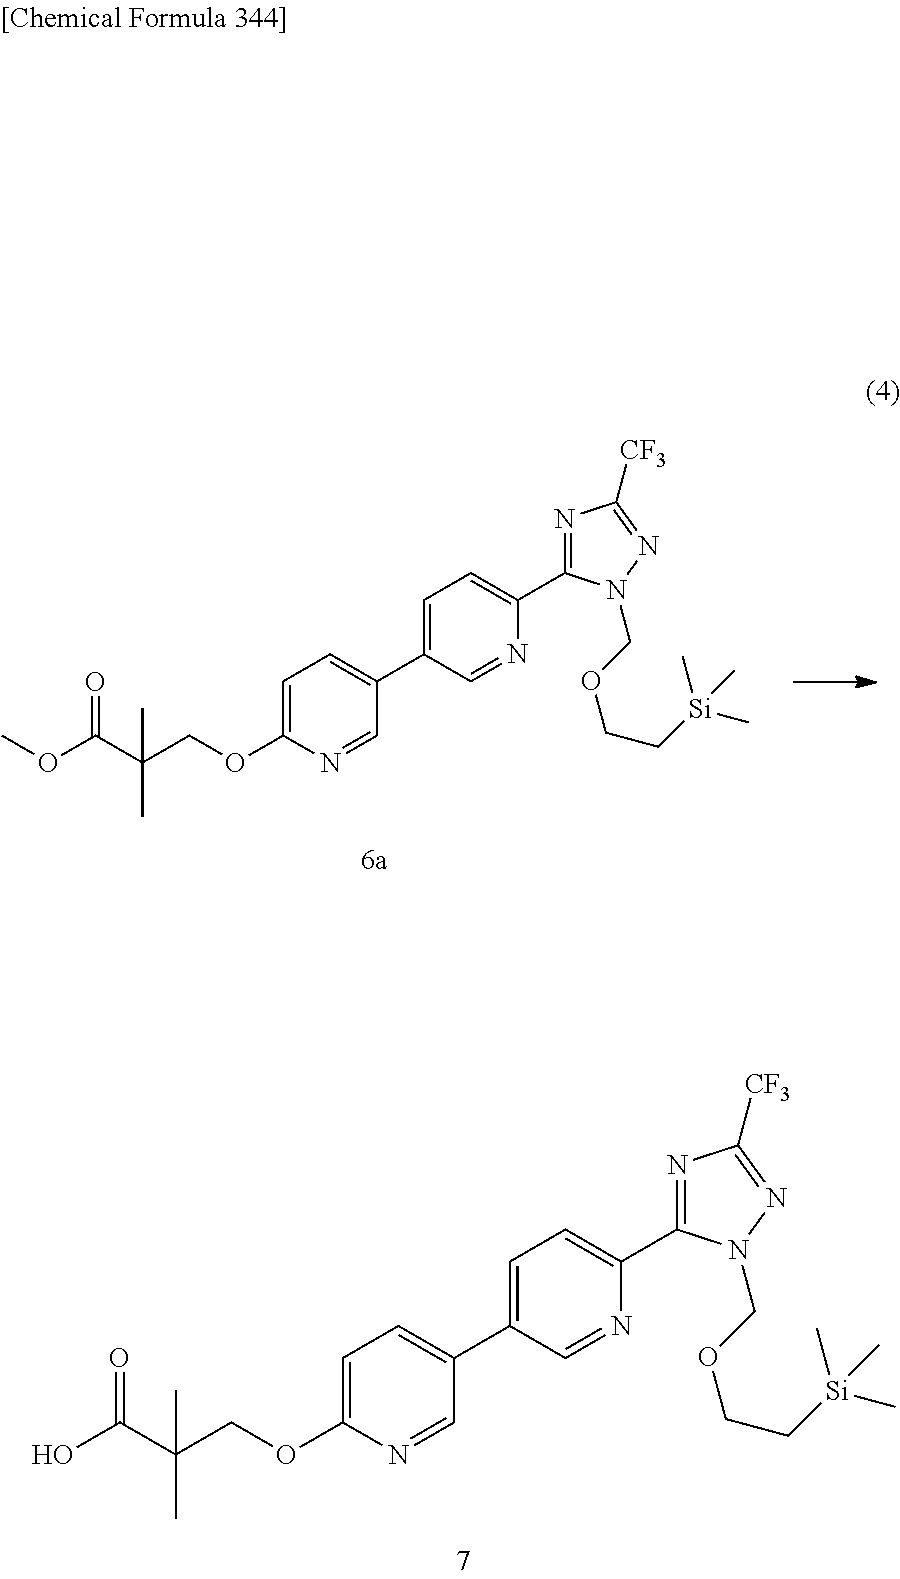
N1=CC(C2=CC=C(OCC(C(O)=O)(C)C)N=C2)=CC=C1C1=NC([CF3])=NN1COCC[Si](C)(C)C.N1=CC(C2=CC=C(OCC(C(OC)=O)(C)C)N=C2)=CC=C1C1=NC([CF3])=NN1COCC[Si](C)(C)C
